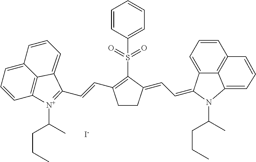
S(C1=C(C=CC2=[N+](C(CCC)C)C3=C4C(=CC=C3)C=CC=C42)CCC1=CC=C1C2=CC=CC3=C2C(=CC=C3)N1C(C)CCC)(=O)(=O)C1=CC=CC=C1.[I-]
